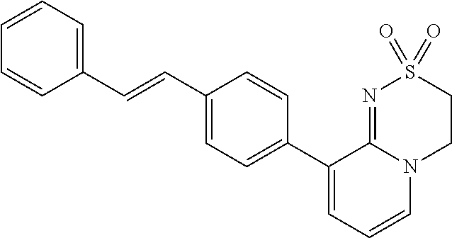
C1(C=CC2=CC=CC=C2)=CC=C(C2=CC=CN3C2=NS(=O)(=O)CC3)C=C1
